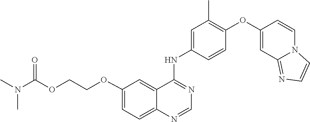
C1=CC(NC2=NC=NC3=CC=C(OCCOC(N(C)C)=O)C=C23)=CC(C)=C1OC1=CC2=NC=CN2C=C1
